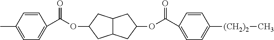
CC1=CC=C(C(OC2CC3C(C2)CC(OC(C2=CC=C([(CH2)2]C)C=C2)=O)C3)=O)C=C1
